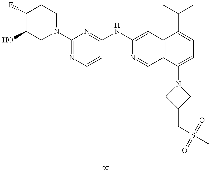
FC1C(O)CN(C2=NC=CC(NC3=CC4=C(C=N3)C(N3CC(CS(C)(=O)=O)C3)=CC=C4C(C)C)=N2)CC1
